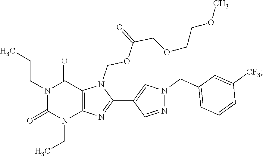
N1(CCC)C(=O)N(CC)C2=C(C1=O)N(COC(COCCOC)=O)C(C1=CN(CC3=CC=CC([CF3])=C3)N=C1)=N2
